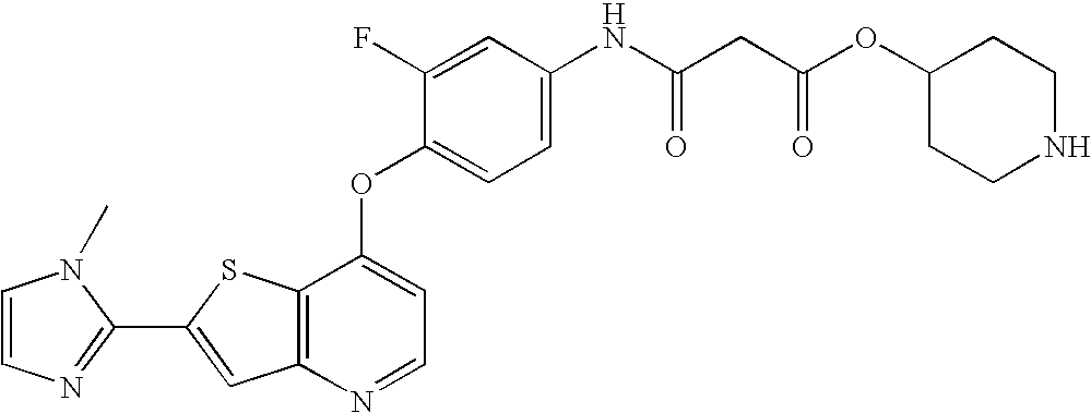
C12=C(SC(C3=NC=CN3C)=C1)C(OC1=CC=C(NC(CC(OC3CCNCC3)=O)=O)C=C1F)=CC=N2
